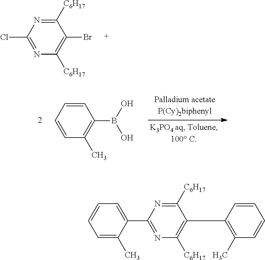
C1([C6H17])=NC(Cl)=NC([C6H17])=C1Br.C1=CC=CC(C)=C1B(O)O.C1(C2=NC([C6H17])=C(C3=C(C)C=CC=C3)C([C6H17])=N2)=CC=CC=C1C
